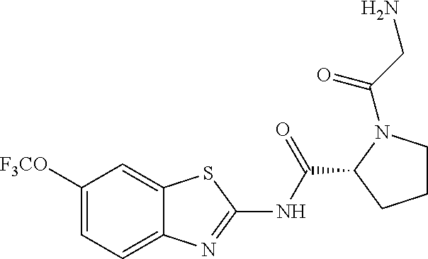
C12=CC([F3CO])=CC=C1N=C(NC(C1CCCN1C(CN)=O)=O)S2
